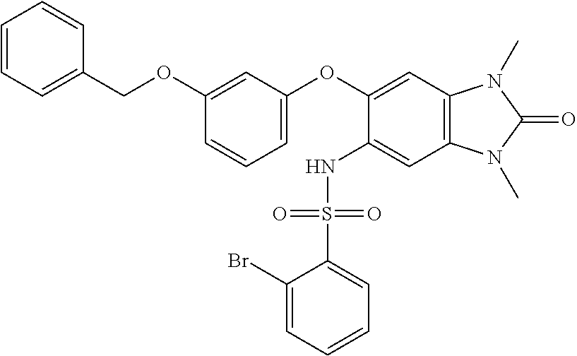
C1=CC=C(COC2=CC(OC3=CC4=C(C=C3NS(C3=CC=CC=C3Br)(=O)=O)N(C)C(=O)N4C)=CC=C2)C=C1
